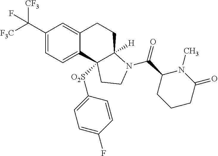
C1(C([F3C])([CF3])F)=CC=C2C(=C1)CCC1([H])N(C(=O)C3CCCC(=O)N3C)CCC21[O2S]C1=CC=C(F)C=C1
